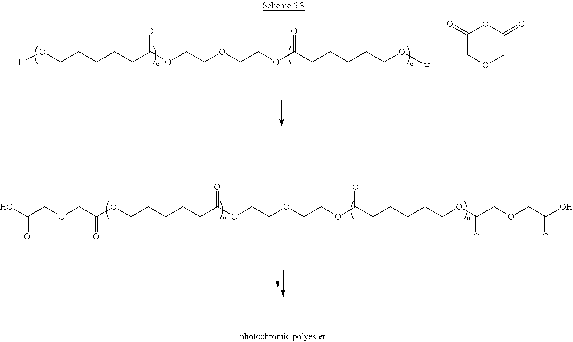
[H]OCCCCCC(OCCOCCOC(CCCCCO[H])=O)=O.C1(=O)COCC(=O)O1.C(OCCCCCC(OCCOCCOC(CCCCCOC(=O)COCC(O)=O)=O)=O)(=O)COCC(O)=O
